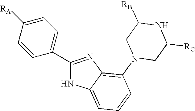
C1(C2=CC=C([RA])C=C2)=NC2=C(N3CC([RC])NC([RB])C3)C=CC=C2N1
